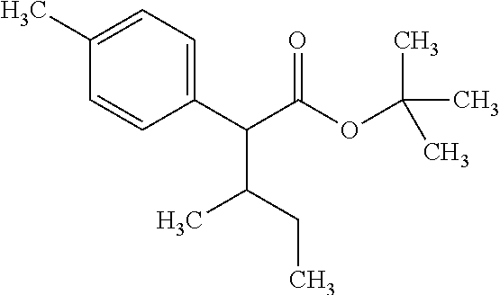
C1(C)=CC=C(C(C(OC(C)(C)C)=O)C(CC)C)C=C1
